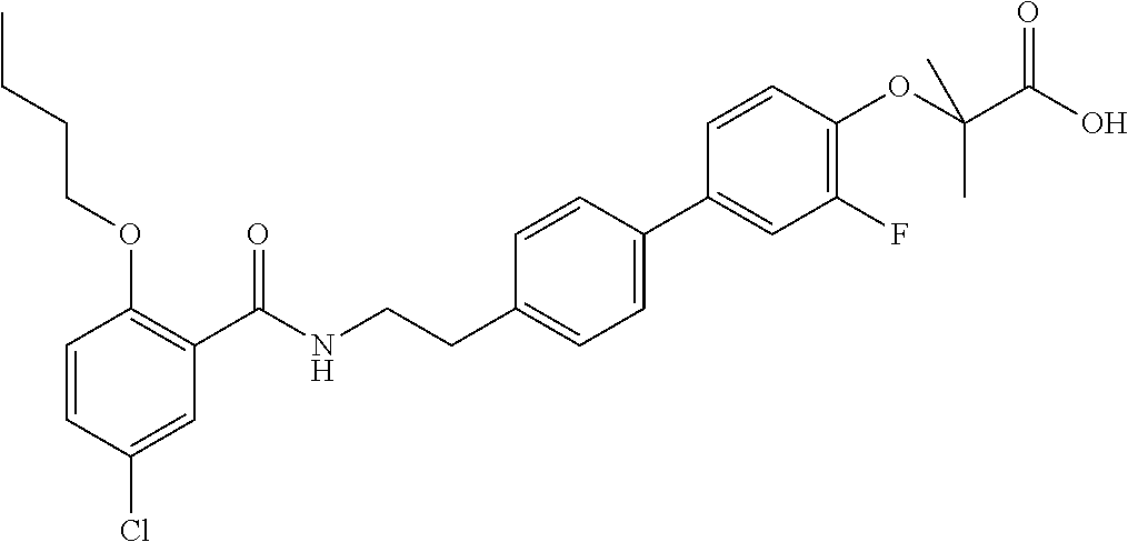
C1=CC(Cl)=CC(C(NCCC2=CC=C(C3=CC(F)=C(OC(C(O)=O)(C)C)C=C3)C=C2)=O)=C1OCCCC
